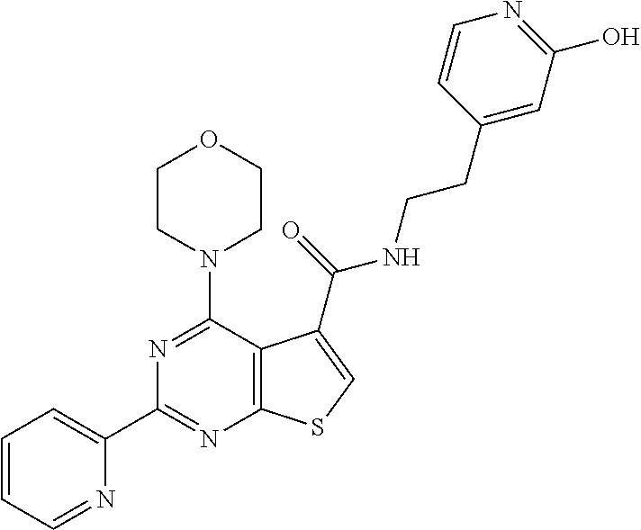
C1(C2=NC3=C(C(N4CCOCC4)=N2)C(C(NCCC2=CC(O)=NC=C2)=O)=CS3)=CC=CC=N1
